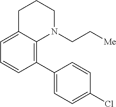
C1C2=CC=CC(C3=CC=C(Cl)C=C3)=C2N(CC[Me])CC1
